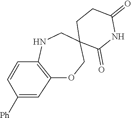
O1CC2(CNC3=C1C=C([Ph])C=C3)C(=O)NC(=O)CC2
